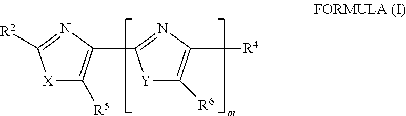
[X]1C([R5])=C(C2=NC([R4])=C([R6])[Y]2)N=C1[R2]
